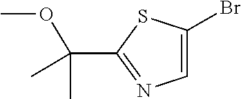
O(C(C)(C1=NC=C(Br)S1)C)C
